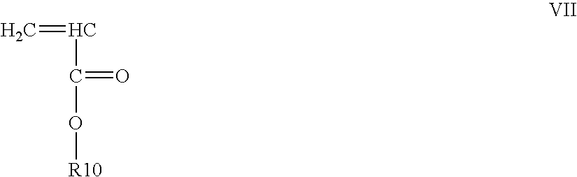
C=CC(=O)O[R10]
